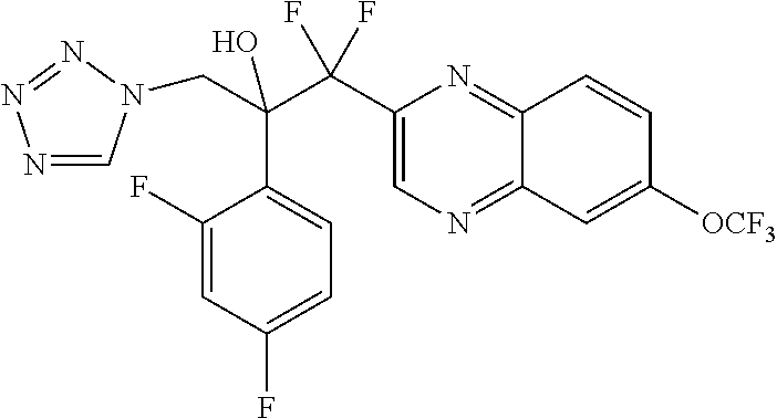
N1=CN(CC(C2=CC=C(F)C=C2F)(C(F)(F)C2=CN=C3C(=N2)C=CC([OCF3])=C3)O)N=N1
